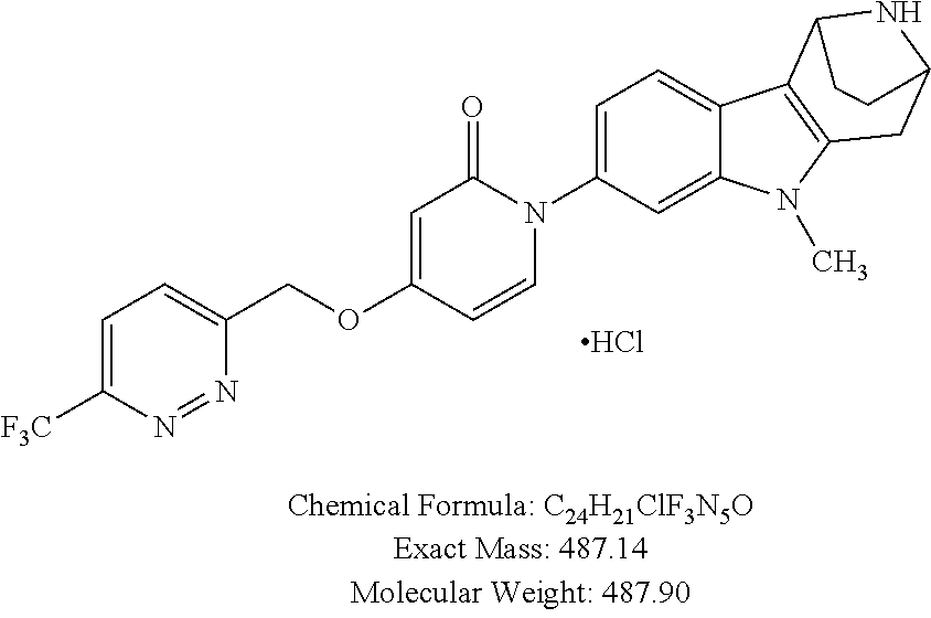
C1=C([F3C])N=NC(COC2=CC(=O)N(C3=CC=C4C(=C3)N(C)C3=C4C4NC(C3)CC4)C=C2)=C1.Cl
